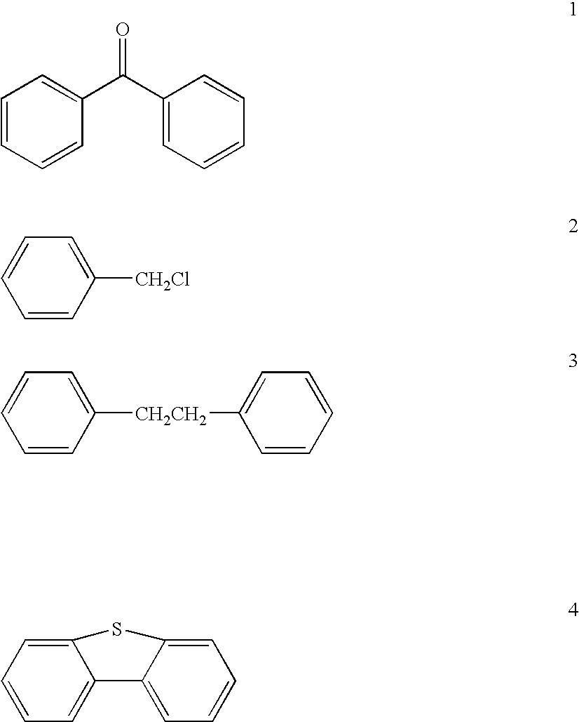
C1=CC=CC(C(C2=CC=CC=C2)=O)=C1.C1=CC([CH2Cl])=CC=C1.C1=CC([CH2CH2]C2=CC=CC=C2)=CC=C1.C12=CC=CC=C1C1=CC=CC=C1S2
